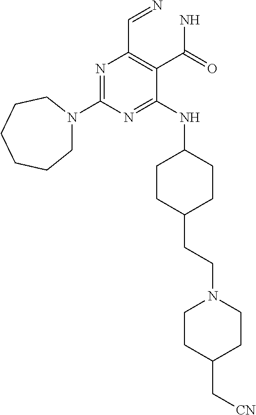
N1=C(N2CCCCCC2)N=C(NC2CCC(CCN3CCC(C[CN])CC3)CC2)C(C(N)=O)=C1C=N
